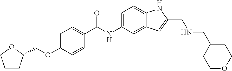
C1=C(OCC2CCCO2)C=CC(C(NC2=CC=C3C(=C2C)C=C(CNCC2CCOCC2)N3)=O)=C1
